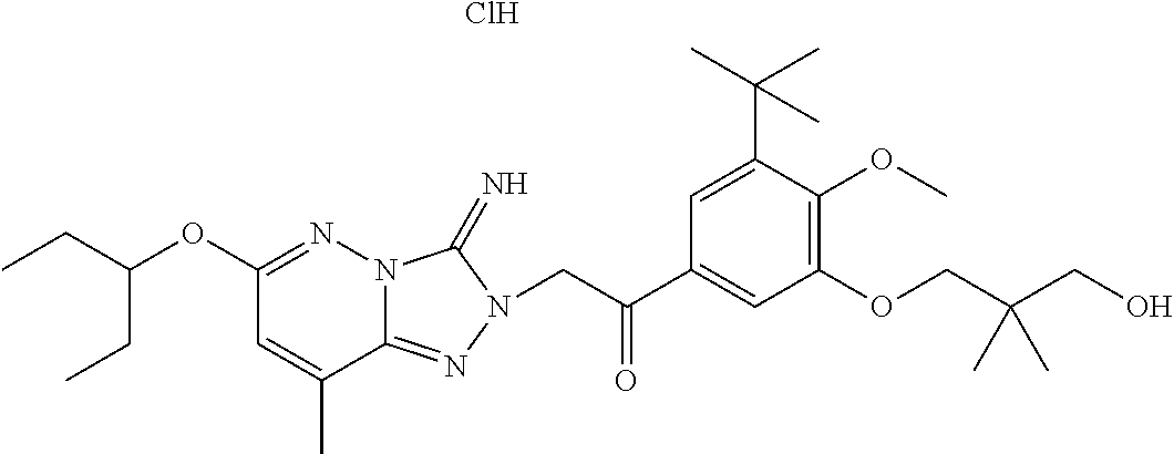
N12C(=NN(CC(C3=CC(OCC(CO)(C)C)=C(OC)C(C(C)(C)C)=C3)=O)C1=N)C(C)=CC(OC(CC)CC)=N2.Cl
